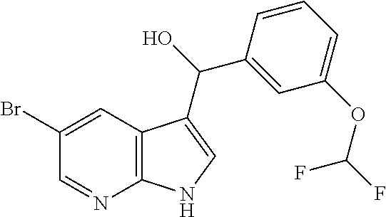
C1(Br)=CC2=C(N=C1)NC=C2C(O)C1=CC(OC(F)F)=CC=C1
